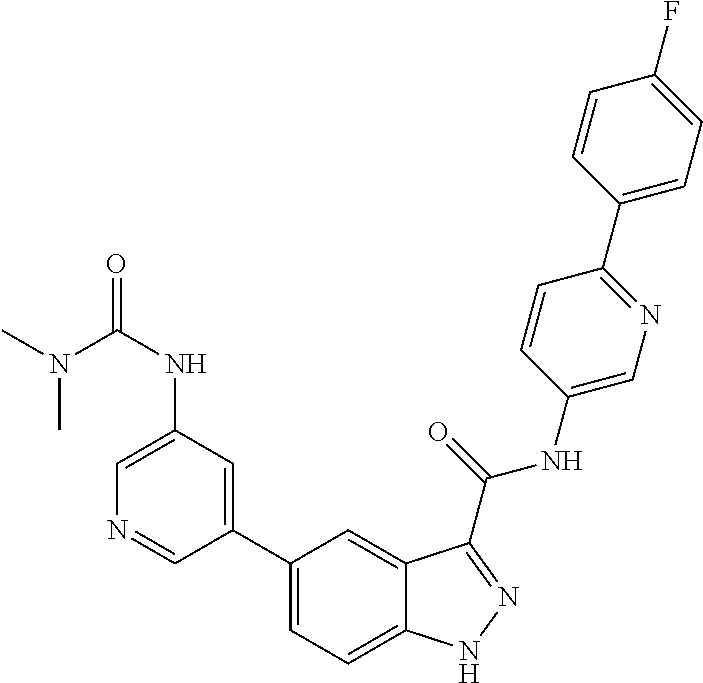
C1(NC(=O)N(C)C)=CN=CC(C2=CC=C3C(=C2)C(C(NC2=CN=C(C4=CC=C(F)C=C4)C=C2)=O)=NN3)=C1
